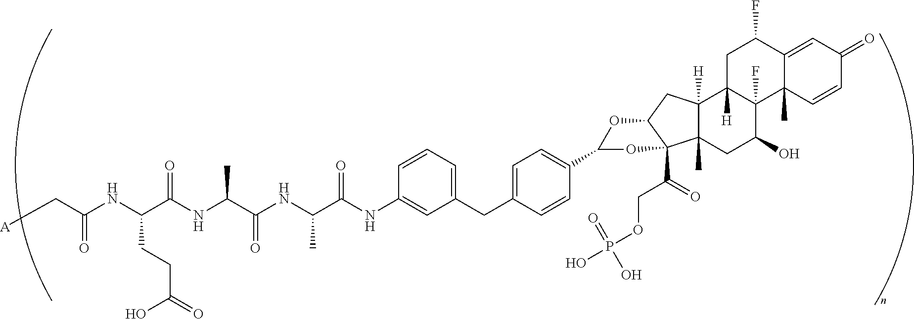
C(C(NC(C(NC(C(NC1=CC(CC2=CC=C(C3OC4C(C(COP(O)(O)=O)=O)(C5(C)C([H])(C4)C4([H])C(F)(C(O)C5)C5(C)C(=CC(=O)C=C5)C(F)C4)O3)C=C2)=CC=C1)=O)C)=O)C)=O)(NC(C[A])=O)CCC(=O)O
